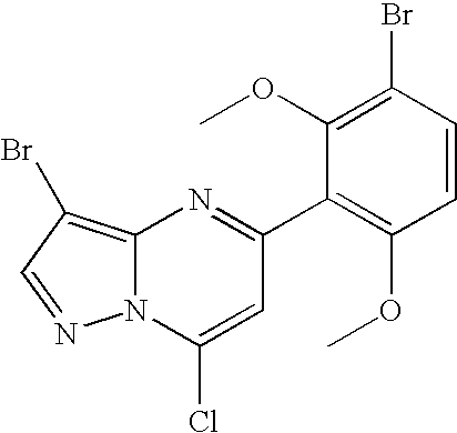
C1(C2=NC3=C(Br)C=NN3C(Cl)=C2)=C(OC)C=CC(Br)=C1OC
